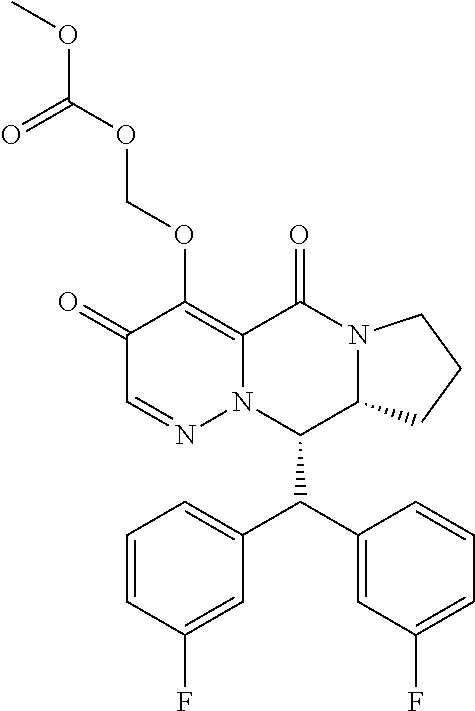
C1(=O)C=NN2C(=C1OCOC(OC)=O)C(=O)N1C(C2C(C2=CC(F)=CC=C2)C2=CC=CC(F)=C2)CCC1
